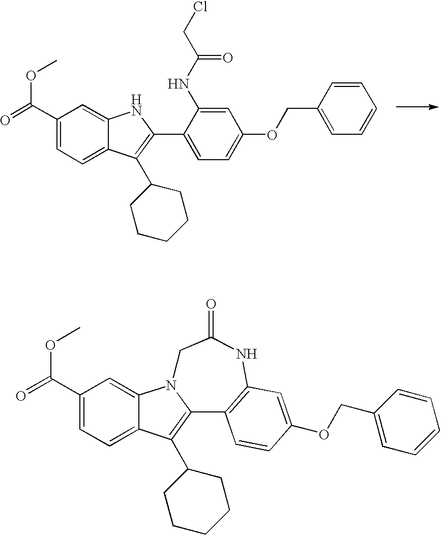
C1(C(=O)OC)=CC=C2C(=C1)N1C(=C2C2CCCCC2)C2=C(NC(=O)C1)C=C(OCC1=CC=CC=C1)C=C2.C1(C(=O)OC)=CC=C2C(=C1)NC(C1=CC=C(OCC3=CC=CC=C3)C=C1NC(CCl)=O)=C2C1CCCCC1
